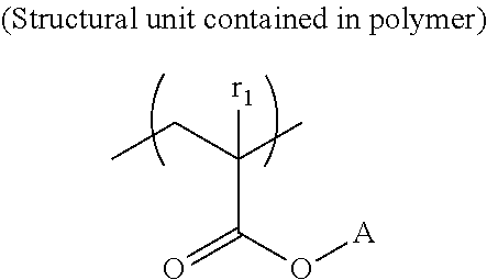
[r1]C(C(O[A])=O)(CC)C
